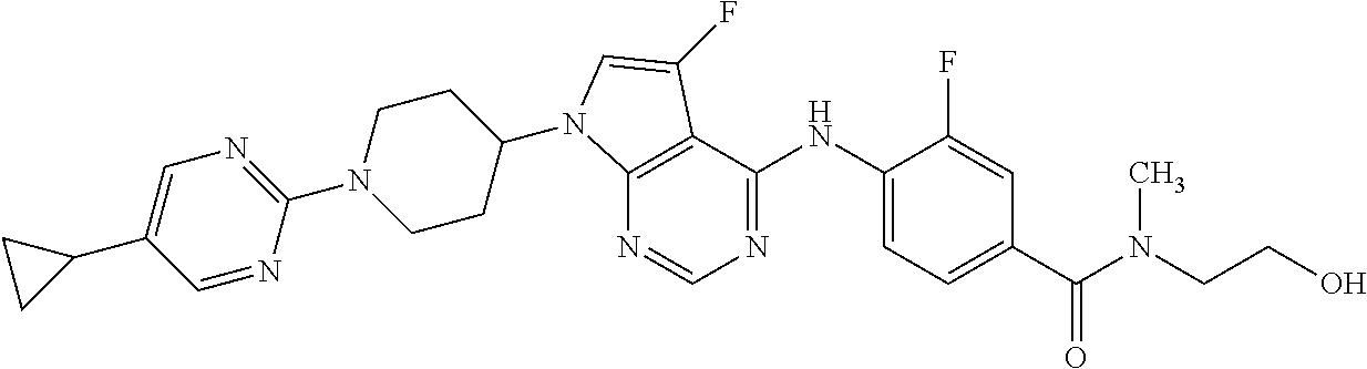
N1=CN=C(NC2=CC=C(C(N(CCO)C)=O)C=C2F)C2=C1N(C1CCN(C3=NC=C(C4CC4)C=N3)CC1)C=C2F
